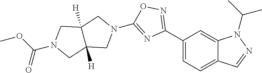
C1(C2=NOC(N3CC4([H])C([H])(C3)CN(C(OC)=O)C4)=N2)=CC=C2C(=C1)N(C(C)C)N=C2
